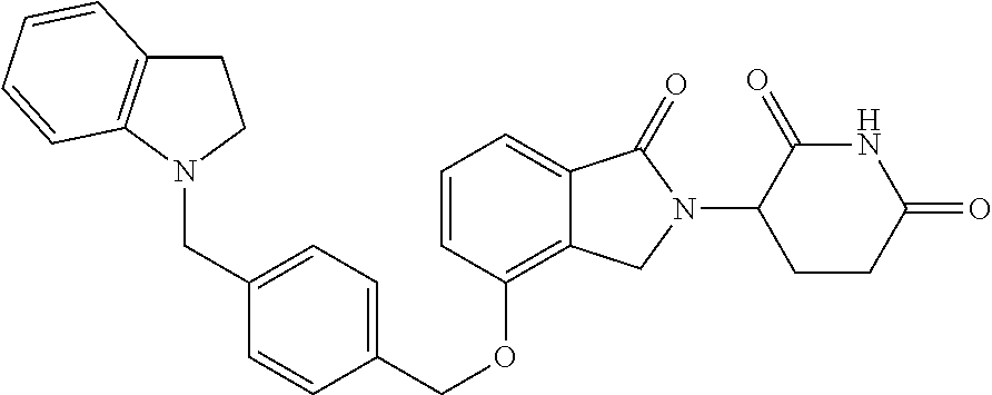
C(OC1=C2C(=CC=C1)C(=O)N(C1C(=O)NC(=O)CC1)C2)C1=CC=C(CN2CCC3=C2C=CC=C3)C=C1
